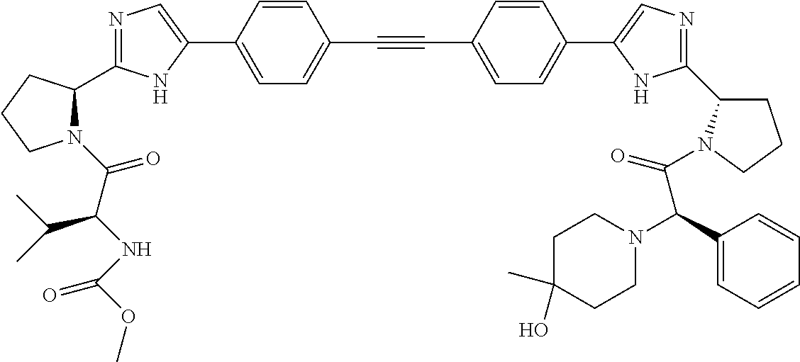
N1=C(C2N(C(C(NC(=O)OC)C(C)C)=O)CCC2)NC(C2=CC=C(C#CC3=CC=C(C4=CN=C(C5CCCN5C(=O)C(C5=CC=CC=C5)N5CCC(C)(O)CC5)N4)C=C3)C=C2)=C1
